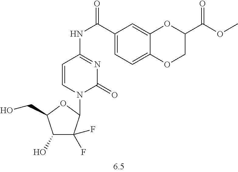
C1=CN(C2C(F)(F)C(O)C(CO)O2)C(=O)N=C1NC(C1=CC=C2C(=C1)OC(C(OC)=O)CO2)=O
